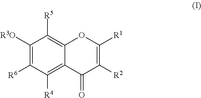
C1([R3O])=C([R6])C([R4])=C2C(=C1[R5])OC([R1])=C([R2])C2=O
